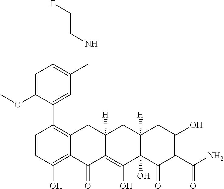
C1=CC(O)=C2C(=C1C1=CC(CNCCF)=CC=C1OC)CC1([H])C(=C(O)C3(O)C([H])(C1)CC(O)=C(C(N)=O)C3=O)C2=O
